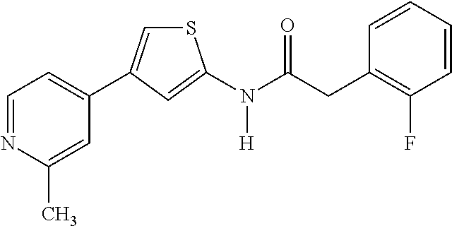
C1=NC(C)=CC(C2=CSC(N(C(CC3=C(F)C=CC=C3)=O)[H])=C2)=C1
